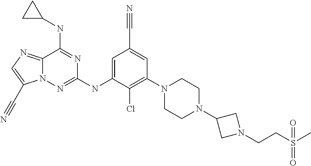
C12=NC=C(C#N)N1N=C(NC1=CC(C#N)=CC(N3CCN(C4CN(CCS(C)(=O)=O)C4)CC3)=C1Cl)N=C2NC1CC1
